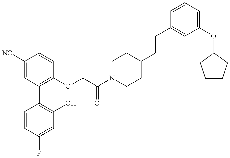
C1=CC(F)=CC(O)=C1C1=C(OCC(N2CCC(CCC3=CC(OC4CCCC4)=CC=C3)CC2)=O)C=CC([NC])=C1
